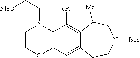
C1COC2=C(N1CC[MeO])C([cPr])=C1C(=C2)CCN([Boc])CC1[Me]
